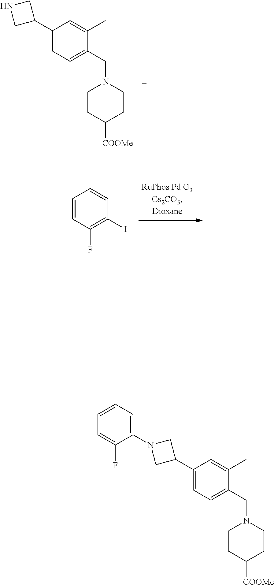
C1(C2CNC2)=CC(C)=C(CN2CCC([COOMe])CC2)C(C)=C1.C1=CC(F)=C(I)C=C1.C1(C2CN(C3=CC=CC=C3F)C2)=CC(C)=C(CN2CCC([COOMe])CC2)C(C)=C1
